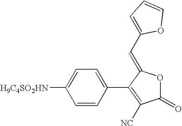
C1=CC(C2=C([NC])C(=O)OC2=CC2=CC=CO2)=CC=C1[H9C4SO2HN]
